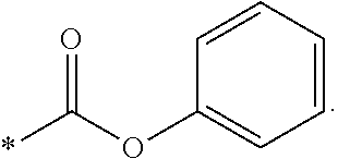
C1=CC=CC(OC(=O)*)=C1
